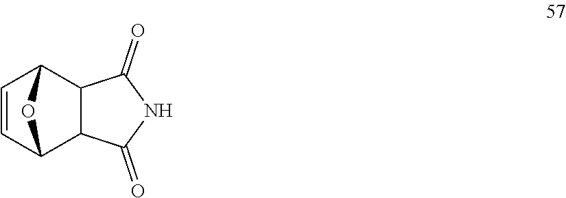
C12C3C=CC(C1C(=O)NC2=O)O3
